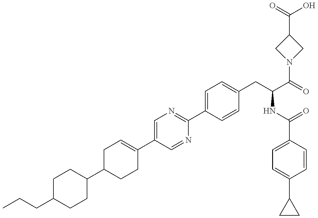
C1(C2CCC(C3=CN=C(C4=CC=C(CC(NC(=O)C5=CC=C(C6CC6)C=C5)C(N5CC(C(O)=O)C5)=O)C=C4)N=C3)=CC2)CCC(CCC)CC1
